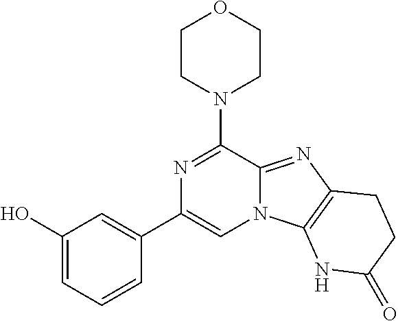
C1(O)=CC=CC(C2=CN3C(=NC4=C3NC(=O)CC4)C(N3CCOCC3)=N2)=C1
